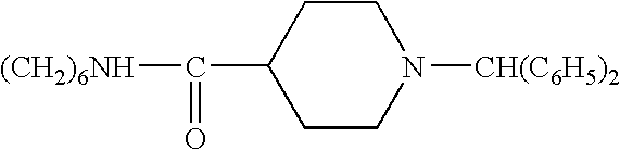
[(CH2)6NH]C(=O)C1CCN([CH(C6H5)2])CC1
